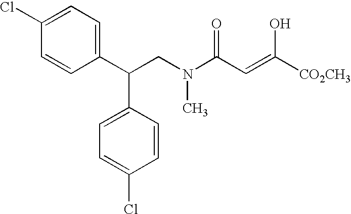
C(CN(C)C(C=C([CO2CH3])O)=O)(C1=CC=C(Cl)C=C1)C1=CC=C(Cl)C=C1
